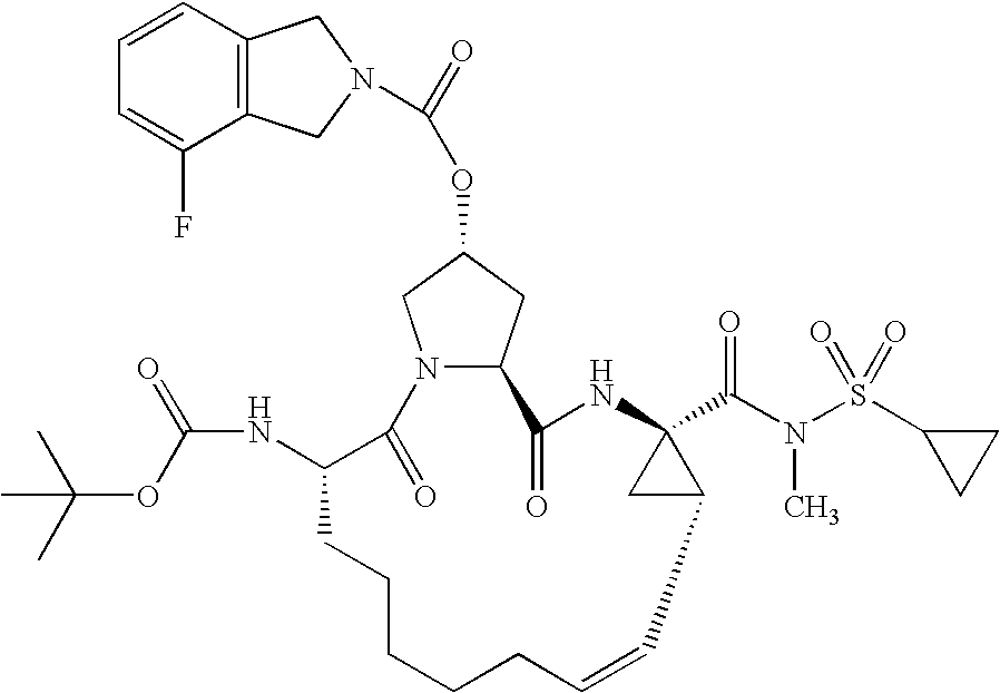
C12=C(C=CC=C1F)CN(C(=O)OC1CN3C(C1)C(=O)NC1(C(N(S(C4CC4)(=O)=O)C)=O)CC1C=CCCCCCC(NC(=O)OC(C)(C)C)C3=O)C2
